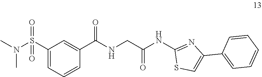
C1(C(NCC(NC2=NC(C3=CC=CC=C3)=CS2)=O)=O)=CC(S(N(C)C)(=O)=O)=CC=C1
